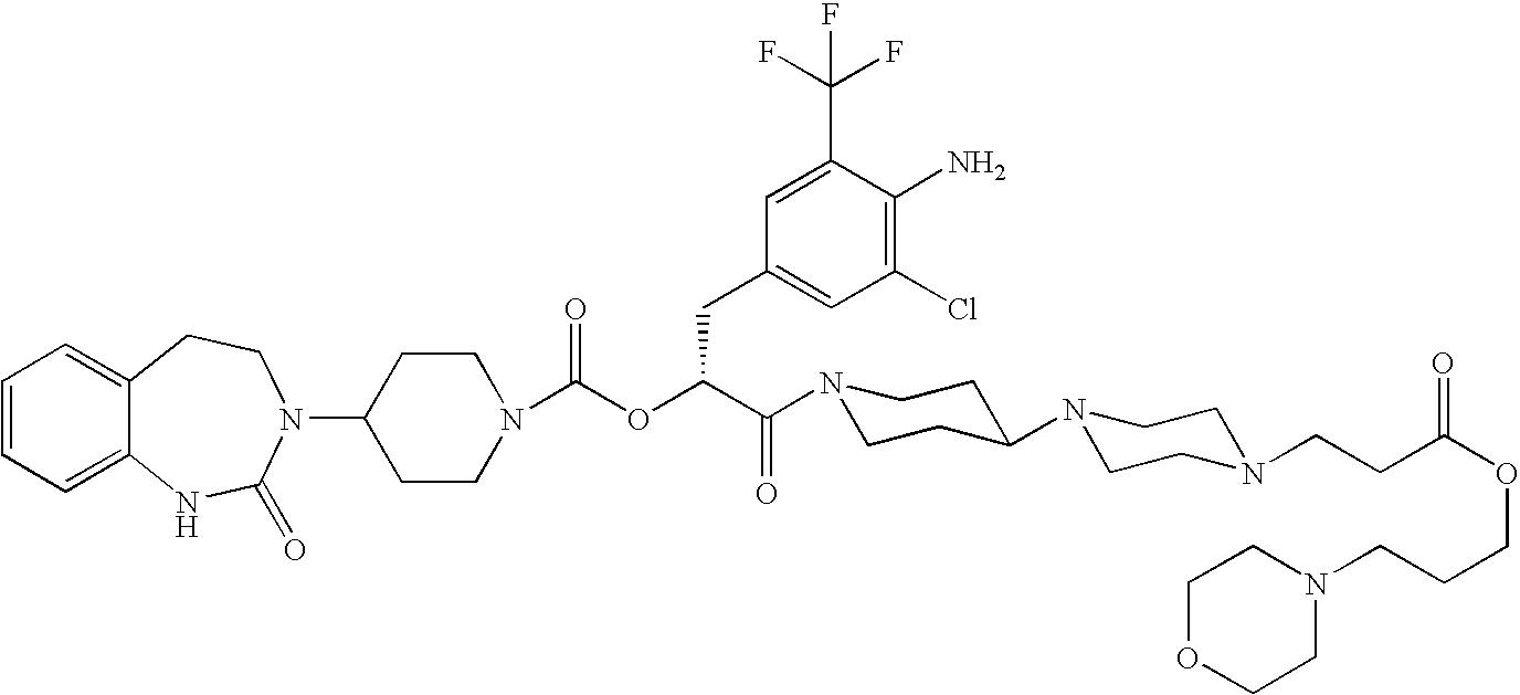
C12=CC=CC=C1NC(=O)N(C1CCN(C(OC(C(=O)N3CCC(N4CCN(CCC(OCCCN5CCOCC5)=O)CC4)CC3)CC3=CC(Cl)=C(N)C(C(F)(F)F)=C3)=O)CC1)CC2
